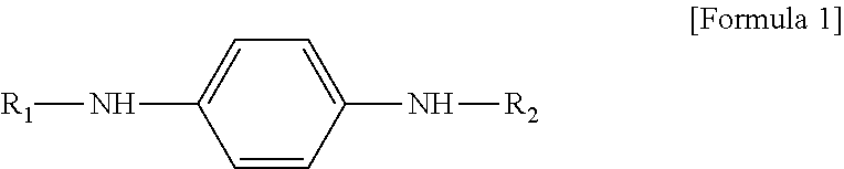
C1=CC(N[R2])=CC=C1N[R1]
